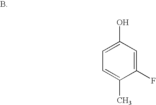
C1(F)=CC(O)=CC=C1C
